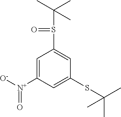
[O-][N+](C1=CC(S(C(C)(C)C)=O)=CC(SC(C)(C)C)=C1)=O
